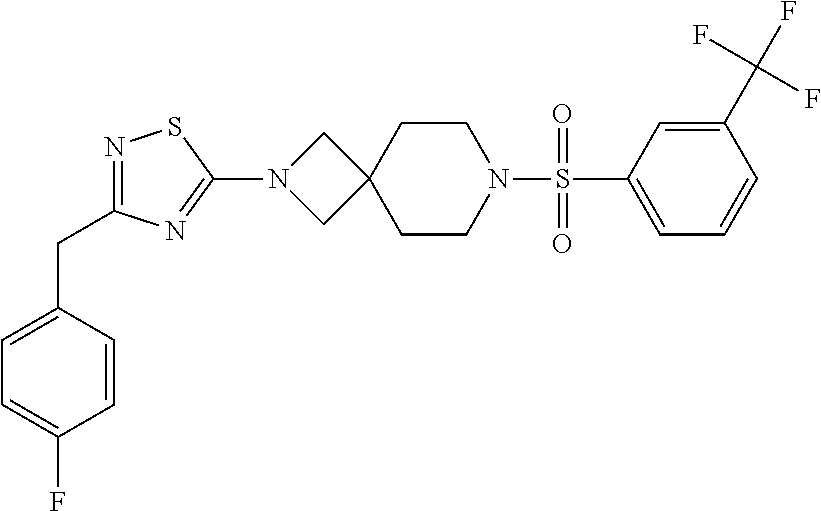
C1=C(S(N2CCC3(CC2)CN(C2=NC(CC4=CC=C(F)C=C4)=NS2)C3)(=O)=O)C=C(C(F)(F)F)C=C1
